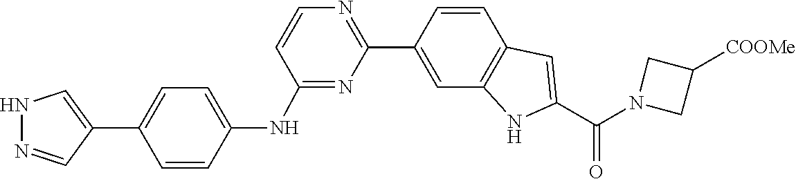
N1(C(C2=CC3=C(N2)C=C(C2=NC=CC(NC4=CC=C(C5=CNN=C5)C=C4)=N2)C=C3)=O)CC([COOMe])C1
